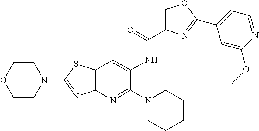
C1(NC(=O)C2=COC(C3=CC=NC(OC)=C3)=N2)=CC2=C(N=C1N1CCCCC1)N=C(N1CCOCC1)S2
